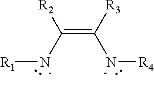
C(=C([R3])[N-][R4])([N-][R1])[R2]
